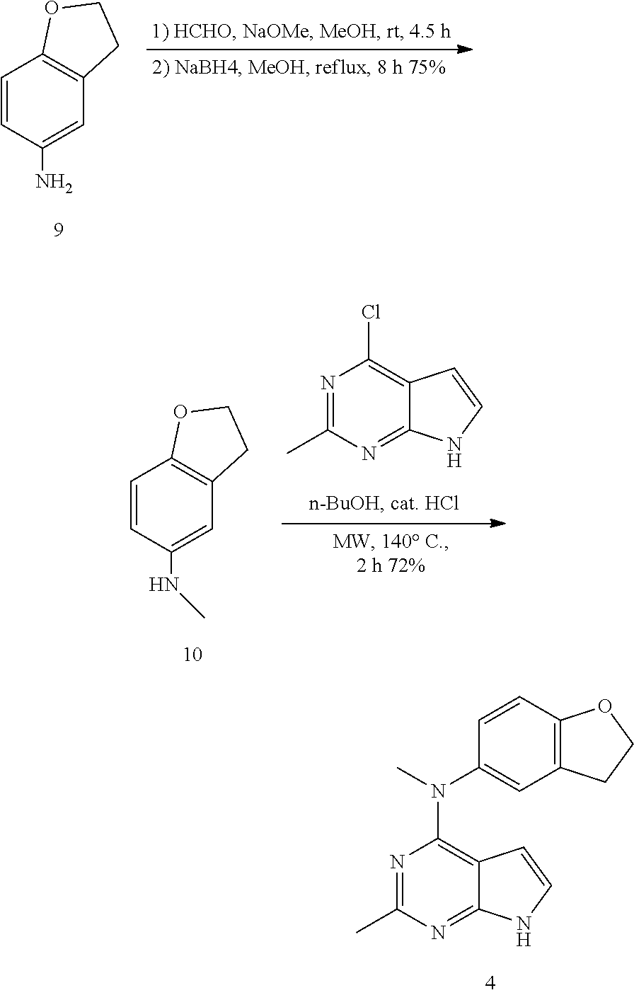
N1=C(C)N=C2C(=C1Cl)C=CN2.C1=CC(NC)=CC2=C1OCC2.N1=C(C)N=C2C(=C1N(C)C1=CC3=C(C=C1)OCC3)C=CN2.C1=CC(N)=CC2=C1OCC2
